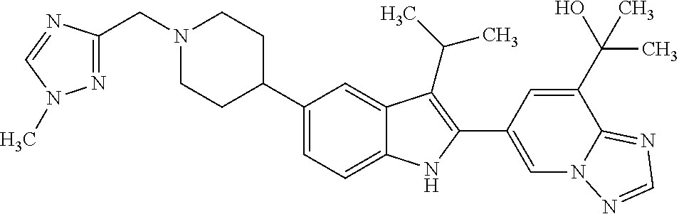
C(N1CCC(C2=CC=C3C(=C2)C(C(C)C)=C(C2=CN4C(=NC=N4)C(C(O)(C)C)=C2)N3)CC1)C1=NN(C)C=N1
